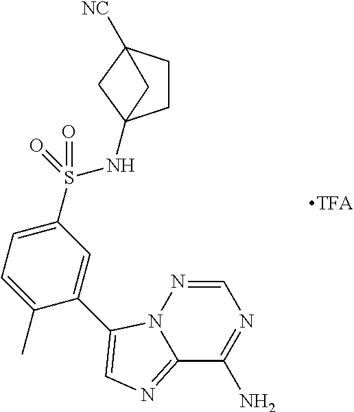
C12=NC=C(C3=CC(S(=O)(=O)NC45CCC([NC])(C4)C5)=CC=C3C)N1N=CN=C2N
